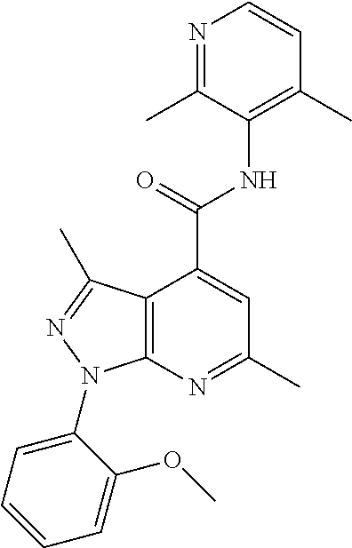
C12=C(N=C(C)C=C1C(=O)NC1=C(C)C=CN=C1C)N(C1=CC=CC=C1OC)N=C2C
